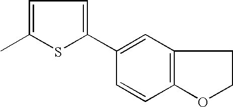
C1=C(C)SC(C2=CC3=C(C=C2)OCC3)=C1
